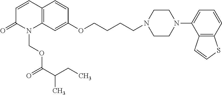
C12=C(C=C(OCCCCN3CCN(C4=CC=CC5=C4C=CS5)CC3)C=C1)N(COC(C(CC)C)=O)C(=O)C=C2
